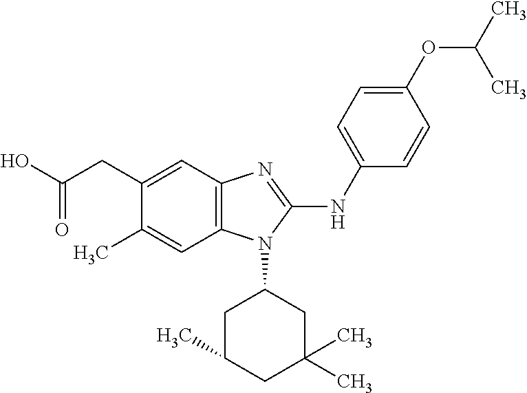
C12=C(C=C(CC(O)=O)C(C)=C1)N=C(NC1=CC=C(OC(C)C)C=C1)N2C1CC(C)CC(C)(C)C1
